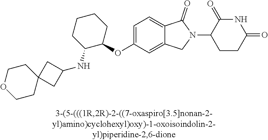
C1(OC2CCCCC2NC2CC3(C2)CCOCC3)=CC=C2C(=C1)CN(C1CCC(=O)NC1=O)C2=O
